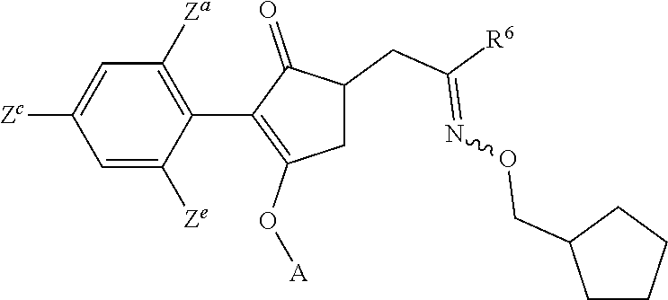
C1=C([Ze])C(C2=C(O[A])CC(CC([R6])=NOCC3CCCC3)C2=O)=C([Za])C=C1[Zc]
